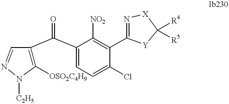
C1([OSO2C4H9])=C(C(C2=CC=C(Cl)C(C3=N[X]C([R4])([R5])[Y]3)=C2[NO2])=O)C=NN1[C2H5]
